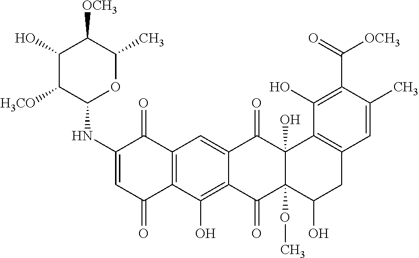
C1(NC2OC(C)C([OCH3])C(O)C2[H3CO])=CC(=O)C2=C(C1=O)C=C1C(=C2O)C(=O)C2(OC)C(O)(C1=O)C1=C(CC2O)C=C(C)C(C(=O)[OCH3])=C1O
